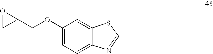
C1(OCC2OC2)=CC=C2C(=C1)SC=N2
